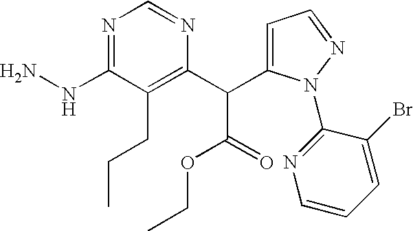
C1=C(Br)C(N2C(C(C3=C(CCC)C(NN)=NC=N3)C(OCC)=O)=CC=N2)=NC=C1
